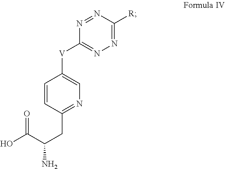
OC(C(CC1=NC=C([V]C2=NN=C([R])N=N2)C=C1)N)=O
